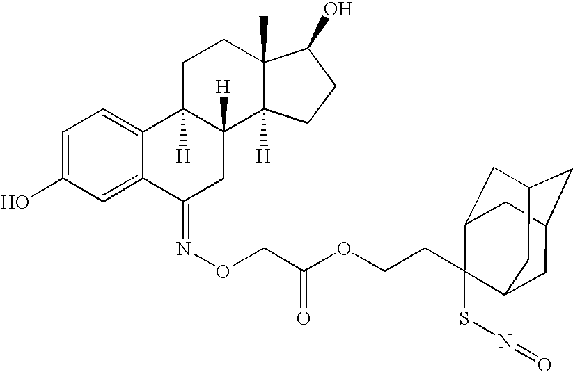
C1=C2C(=CC=C1O)C1([H])C([H])(CC2=NOCC(OCCC2(SN=O)C3CC4CC(CC2C4)C3)=O)C2([H])C(C)(CC1)C(O)CC2
